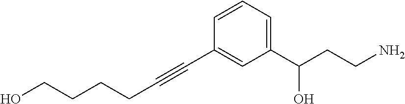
C(C#CC1=CC(C(CCN)O)=CC=C1)CCCO
